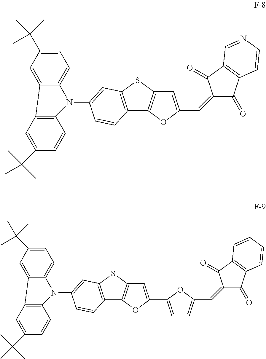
C12=C(SC3=C1OC(C=C1C(=O)C4=C(C1=O)C=NC=C4)=C3)C=C(N1C3=C(C=C(C(C)(C)C)C=C3)C3=CC(C(C)(C)C)=CC=C13)C=C2.C12=C(SC3=C1OC(C1=CC=C(C=C4C(=O)C5=C(C4=O)C=CC=C5)O1)=C3)C=C(N1C3=C(C=C(C(C)(C)C)C=C3)C3=CC(C(C)(C)C)=CC=C13)C=C2
